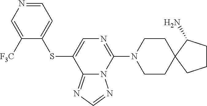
C1([F3C])=CN=CC=C1SC1=CN=C(N2CCC3(CC2)C(N)CCC3)N2C1=NC=N2
